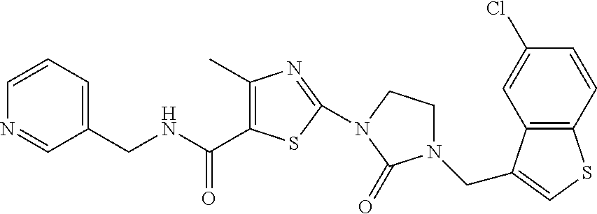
C(NCC1=CC=CN=C1)(=O)C1=C(C)N=C(N2CCN(CC3=CSC4=C3C=C(Cl)C=C4)C2=O)S1
